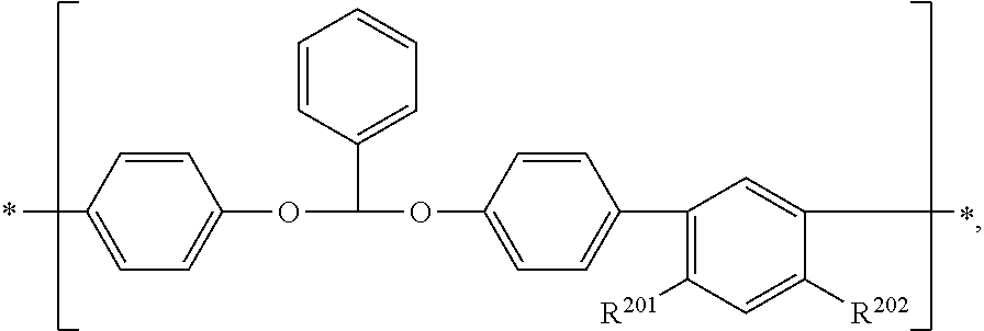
C1=CC(C)=CC=C1OC(OC1=CC=C(C2=C([R201])C=C([R202])C(C)=C2)C=C1)C1=CC=CC=C1
